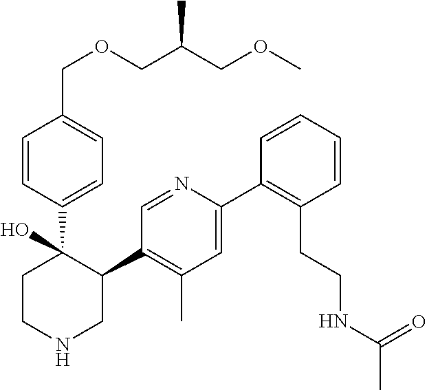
C1(C2=C(C)C=C(C3=C(CCNC(C)=O)C=CC=C3)N=C2)C(C2=CC=C(COCC(COC)C)C=C2)(O)CCNC1
